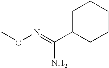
CON=C(C1CCCCC1)N
